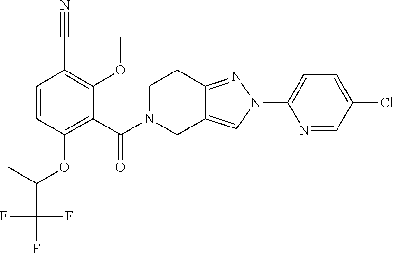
C1(Cl)=CC=C(N2N=C3C(=C2)CN(C(=O)C2=C(OC(C(F)(F)F)C)C=CC(C#N)=C2OC)CC3)N=C1
